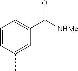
C1=CC(C)=CC(C([NHMe])=O)=C1
